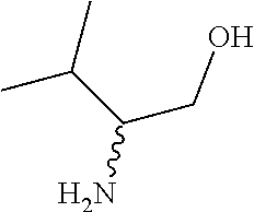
NC(CO)C(C)C
